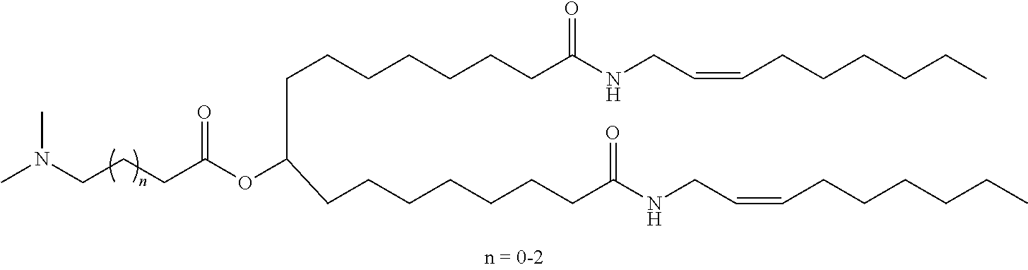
CN(CCCC(OC(CCCCCCCC(NCC=CCCCCCC)=O)CCCCCCCC(NCC=CCCCCCC)=O)=O)C
